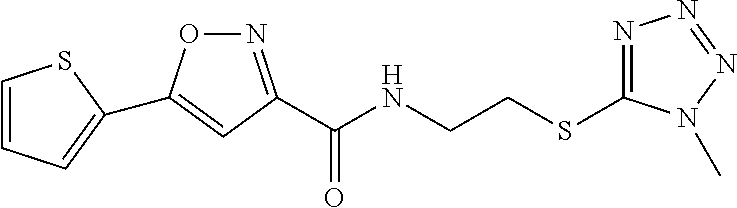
N1=C(C(NCCSC2=NN=NN2C)=O)C=C(C2=CC=CS2)O1
